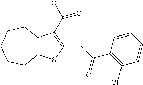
C12=C(C(C(O)=O)=C(NC(C3=C(Cl)C=CC=C3)=O)S1)CCCCC2
